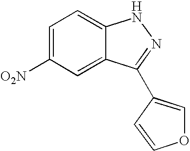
C1=C([O2N])C=C2C(=C1)NN=C2C1=COC=C1
